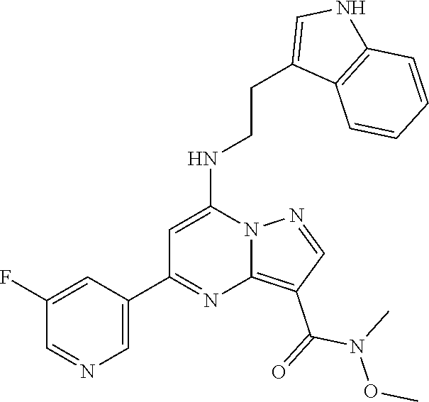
C1=C(C2=NC3=C(C(=O)N(C)OC)C=NN3C(NCCC3=CNC4=C3C=CC=C4)=C2)C=C(F)C=N1
